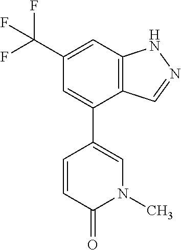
C12=C(C=C(C(F)(F)F)C=C1C1=CN(C)C(=O)C=C1)NN=C2
